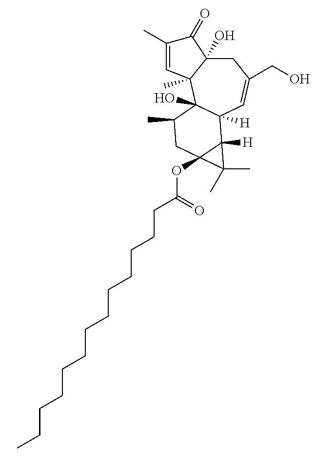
C1C2(O)C(C)(C3(O)C([H])(C=C1CO)C1([H])C(C)(C)C1(OC(CCCCCCCCCCCCC)=O)CC3C)C=C(C)C2=O
